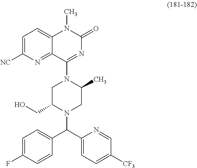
C1(F)=CC=C(C(C2=CC=C([CF3])C=N2)N2C(CO)CN(C3=NC(=O)N(C)C4=CC=C([NC])N=C43)C(C)C2)C=C1
